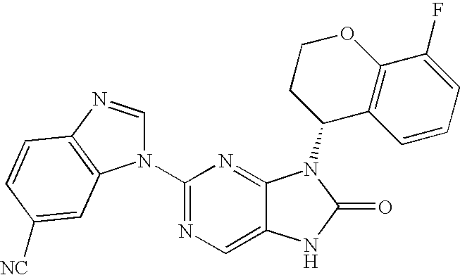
C12=CN=C(N3C=NC4=C3C=C([NC])C=C4)N=C1N(C1C3=C(OCC1)C(F)=CC=C3)C(=O)N2
